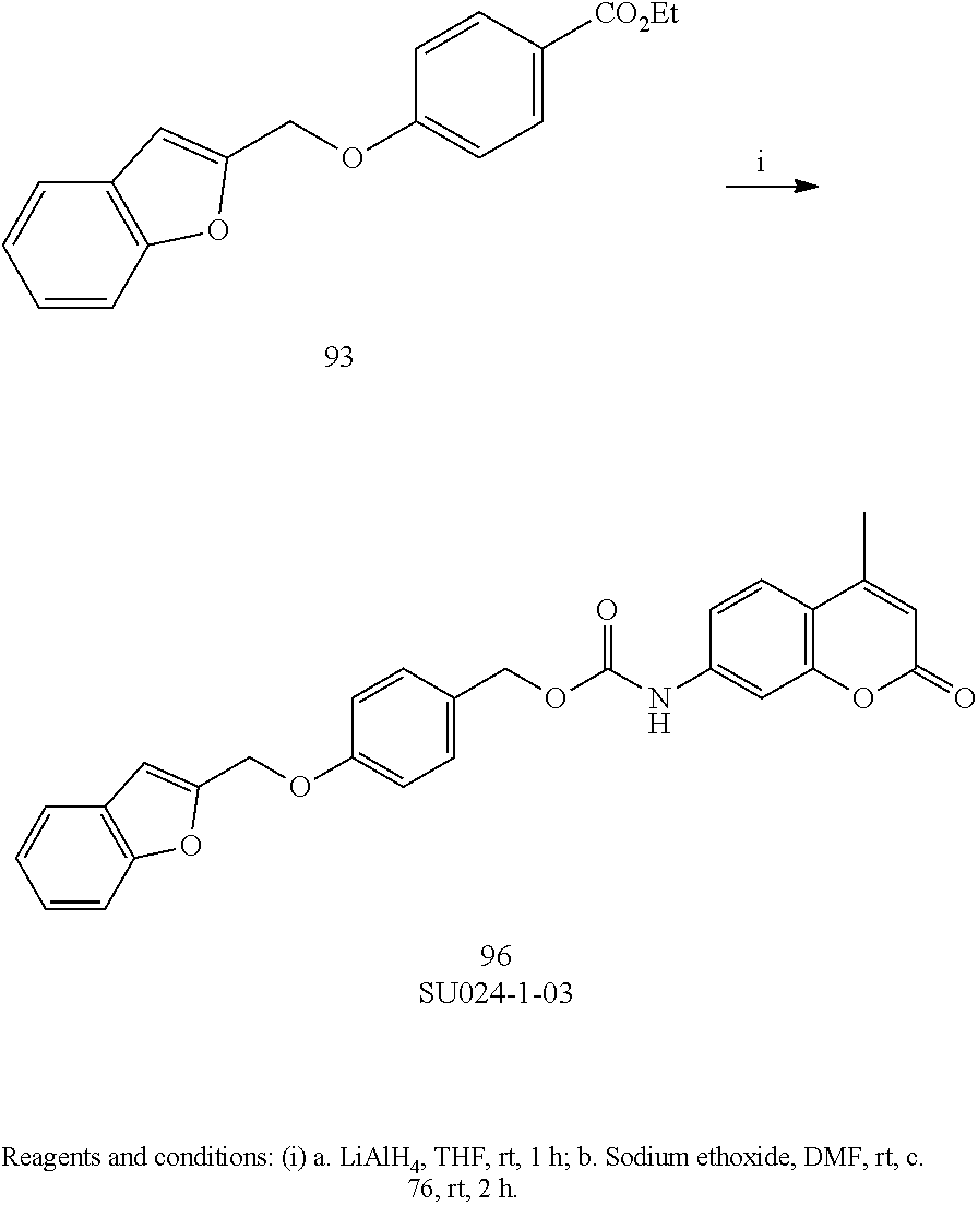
C(OC1=CC=C([CO2Et])C=C1)C1=CC2=C(C=CC=C2)O1.C(OC1=CC=C(COC(NC2=CC3=C(C=C2)C(C)=CC(=O)O3)=O)C=C1)C1=CC2=C(C=CC=C2)O1
